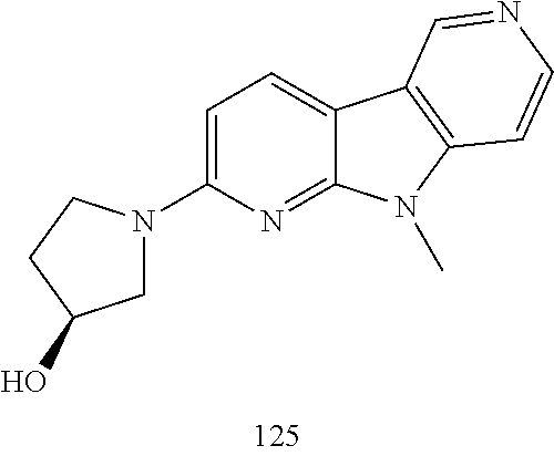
C1=C(N2CC(O)CC2)N=C2C(=C1)C1=C(N2C)C=CN=C1
